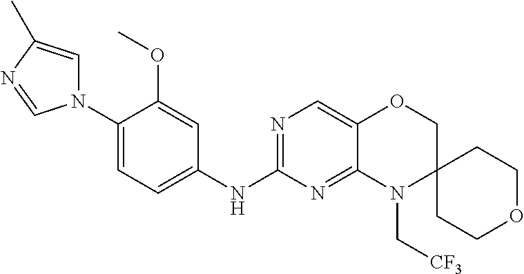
N1(C2=CC=C(NC3=NC=C4C(=N3)N(C[CF3])C3(CO4)CCOCC3)C=C2OC)C=C(C)N=C1
